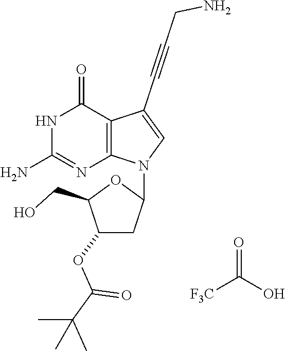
C1(OC(C(C)(C)C)=O)CC(N2C3=C(C(C#CCN)=C2)C(=O)NC(N)=N3)OC1CO.[F3C]C(O)=O
